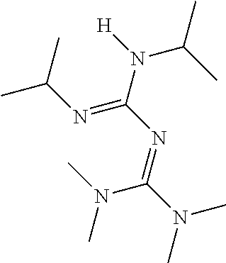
CC(N(C(N=C(N(C)C)N(C)C)=NC(C)C)[H])C
